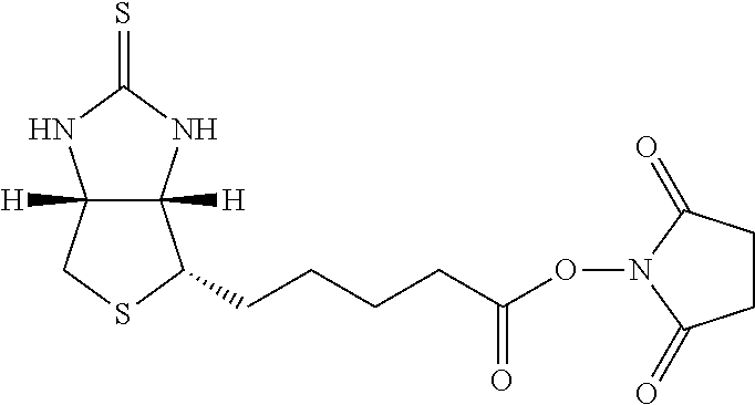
C12([H])C([H])(NC(=S)N1)C(CCCCC(=O)ON1C(=O)CCC1=O)SC2
